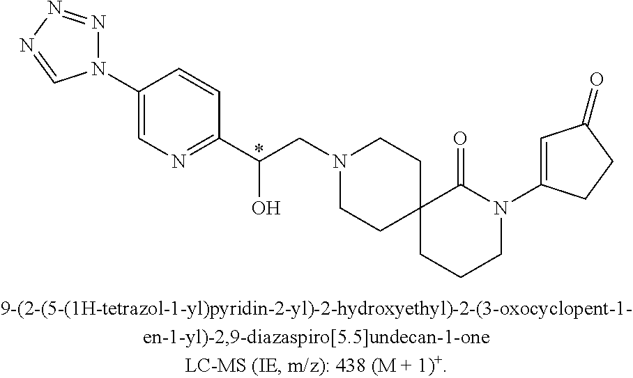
C1=C(N2N=NN=C2)C=CC(C(O)CN2CCC3(CC2)CCCN(C2=CC(=O)CC2)C3=O)=N1.*
